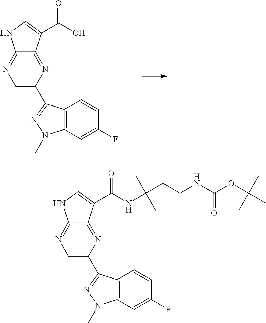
C1=C(C2=NN(C)C3=C2C=CC(F)=C3)N=C2C(=N1)NC=C2C(O)=O.C1=C(C2=NN(C)C3=C2C=CC(F)=C3)N=C2C(=N1)NC=C2C(NC(C)(C)CCNC(OC(C)(C)C)=O)=O
